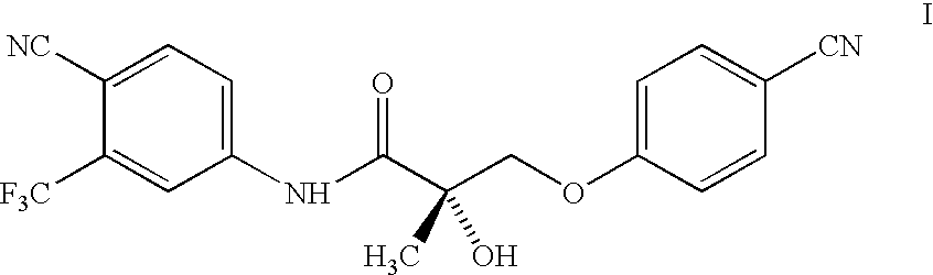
C1([NC])=CC=C(NC(C(COC2=CC=C([CN])C=C2)(C)O)=O)C=C1[F3C]
